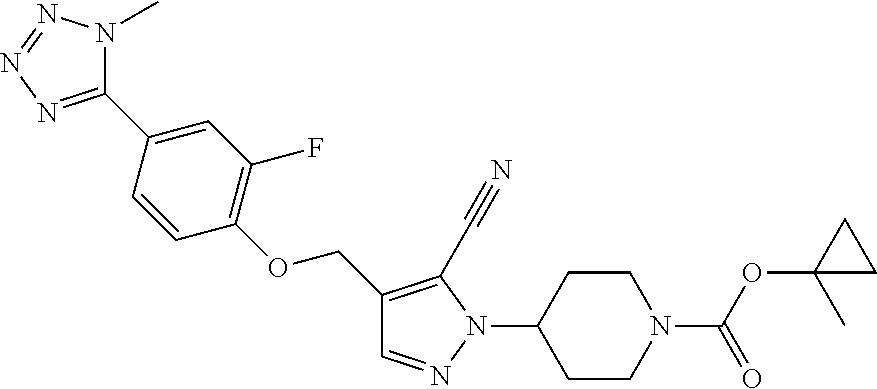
C1CN(C(OC2(C)CC2)=O)CCC1N1N=CC(COC2=C(F)C=C(C3=NN=NN3C)C=C2)=C1C#N
